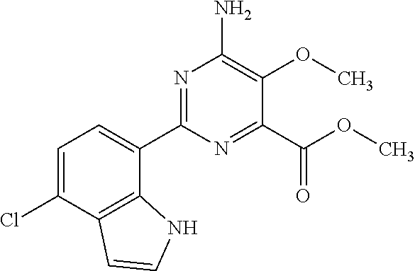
C1(C2=CC=C(Cl)C3=C2NC=C3)=NC(N)=C(OC)C(C(=O)OC)=N1
